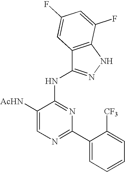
C1([AcHN])=CN=C(C2=CC=CC=C2[CF3])N=C1NC1=NNC2=C1C=C(F)C=C2F
